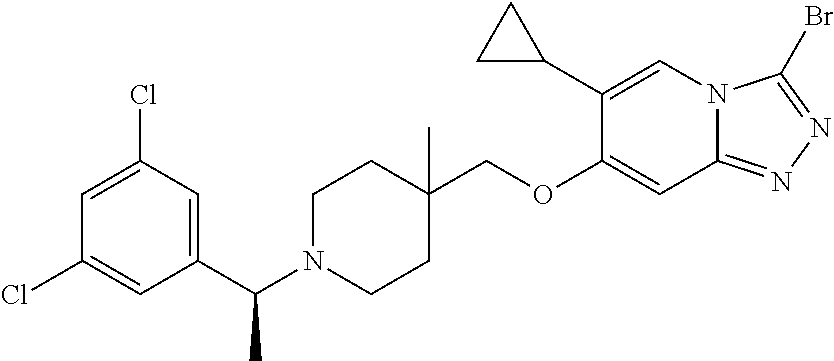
C1(C2CC2)=CN2C(=NN=C2Br)C=C1OCC1(C)CCN(C(C2=CC(Cl)=CC(Cl)=C2)C)CC1
